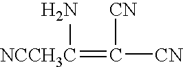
N[NCCH3C]=C([CN])[CN]
